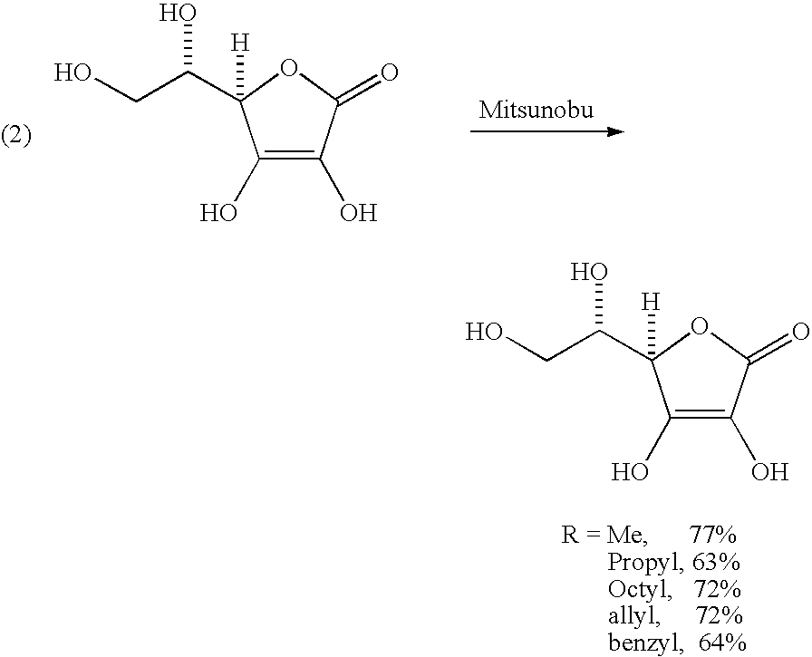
C1(O)=C(O)C(=O)OC1(C(CO)O)[H].C1(O)=C(O)C(=O)OC1(C(CO)O)[H]
